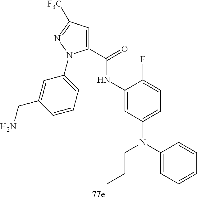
C1(N(C2=CC=C(F)C(NC(C3=CC([F3C])=NN3C3=CC=CC(CN)=C3)=O)=C2)CCC)=CC=CC=C1
